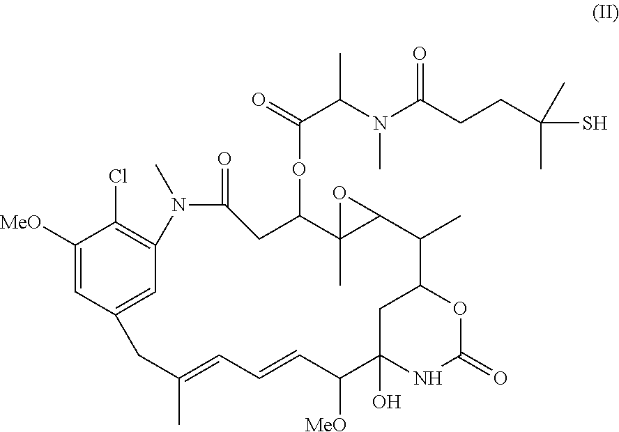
C1([MeO])=CC2=CC(=C1Cl)N(C)C(=O)CC(OC(=O)C(N(C(CCC(S)(C)C)=O)C)C)C1(C)C(C(C)C3OC(=O)NC(O)(C([MeO])C=CC=C(C)C2)C3)O1
